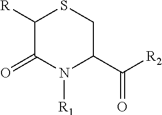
C1([R])C(=O)N([R1])C(C([R2])=O)CS1
